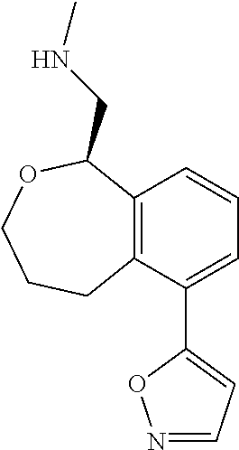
C12=C(C(C3=CC=NO3)=CC=C1)CCCOC2CNC
